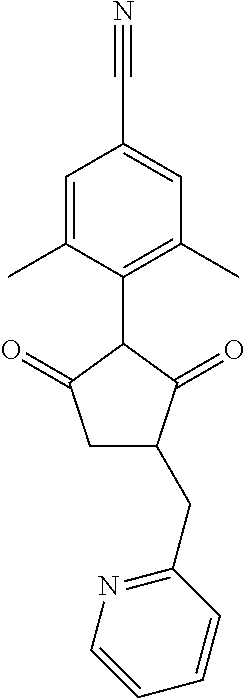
C1=C(C)C(C2C(=O)CC(CC3=NC=CC=C3)C2=O)=C(C)C=C1C#N
